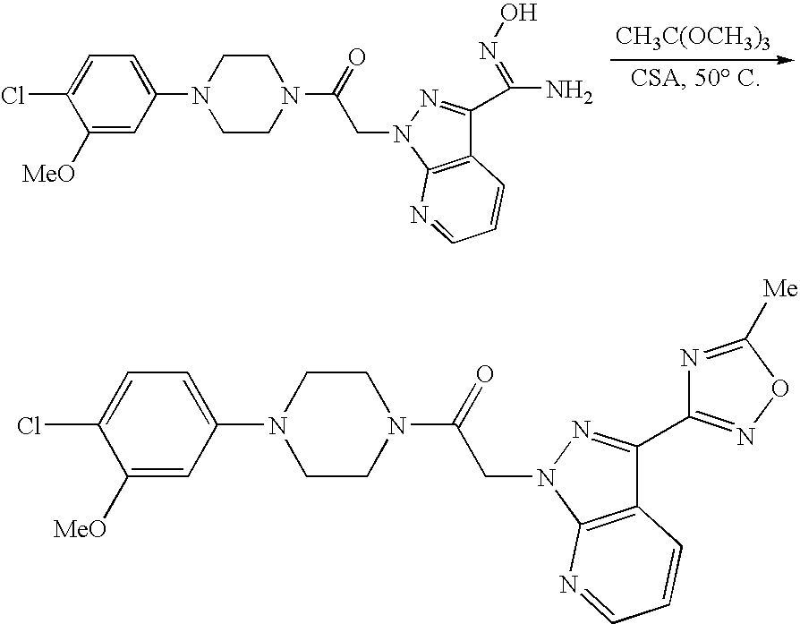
[CH3C(OCH3)3].C1([MeO])=CC(N2CCN(C(=O)CN3N=C(C(=NO)N)C4=C3N=CC=C4)CC2)=CC=C1Cl.C1([MeO])=CC(N2CCN(C(=O)CN3N=C(C4=NOC([Me])=N4)C4=C3N=CC=C4)CC2)=CC=C1Cl
